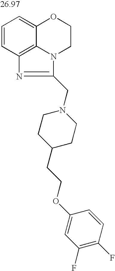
C1=CC2=C3C(=C1)OCCN3C(CN1CCC(CCOC3=CC(F)=C(F)C=C3)CC1)=N2
